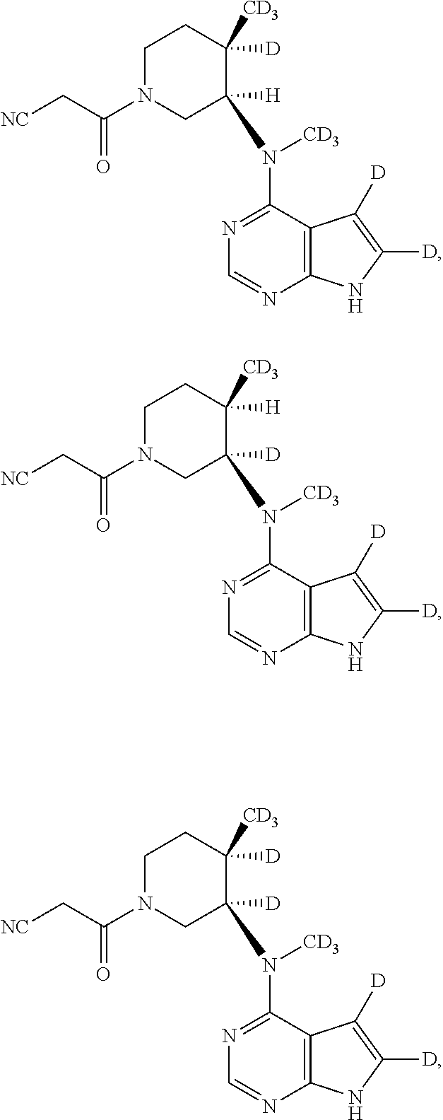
C12=C(C(N([CD3])C3([H])CN(C(C[NC])=O)CCC3([D])[CD3])=NC=N1)C([D])=C([D])N2.C12=C(C(N([CD3])C3([D])CN(C(C[NC])=O)CCC3([H])[CD3])=NC=N1)C([D])=C([D])N2.C12=C(C(N([CD3])C3([D])CN(C(C[NC])=O)CCC3([D])[CD3])=NC=N1)C([D])=C([D])N2
